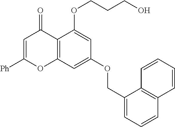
C1(COC2=CC3=C(C(OCCCO)=C2)C(=O)C=C([Ph])O3)=CC=CC2=C1C=CC=C2
